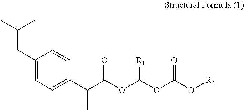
C1(CC(C)C)=CC=C(C(C(OC(OC(O[R2])=O)[R1])=O)C)C=C1
